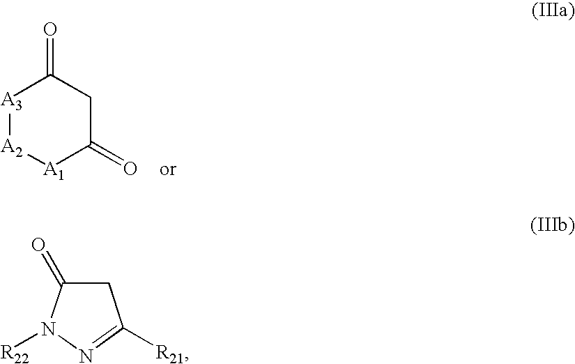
[A3]1[A2][A1]C(=O)CC1=O.C1C(=O)N([R22])N=C1[R21]
